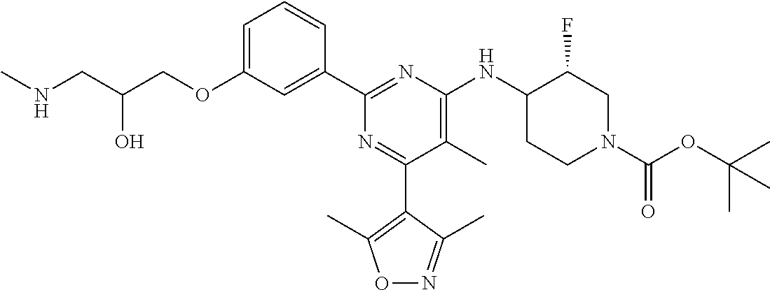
C1=C(OCC(CNC)O)C=C(C2=NC(NC3C(F)CN(C(OC(C)(C)C)=O)CC3)=C(C)C(C3=C(C)ON=C3C)=N2)C=C1
